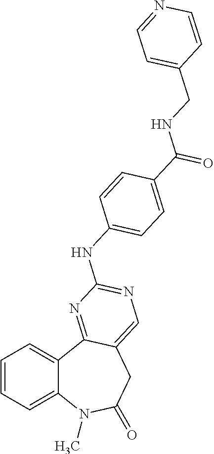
C1=CC=C2C(=C1)C1=NC(NC3=CC=C(C(=O)NCC4=CC=NC=C4)C=C3)=NC=C1CC(=O)N2C
